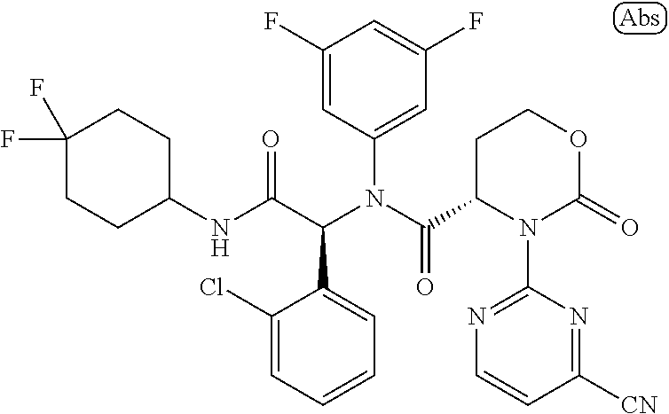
C1(F)=CC(N(C(=O)C2N(C3=NC=CC([CN])=N3)C(=O)OCC2)C(C(NC2CCC(F)(F)CC2)=O)C2=CC=CC=C2Cl)=CC(F)=C1
